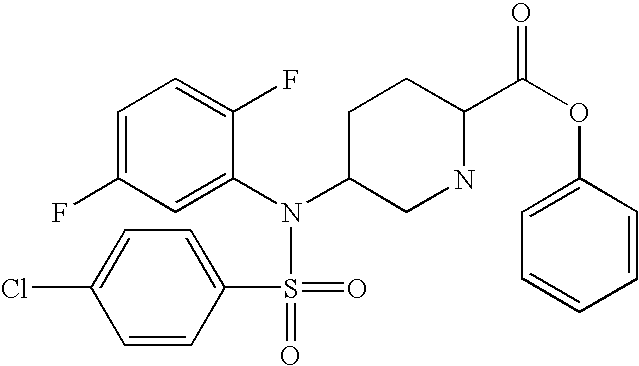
C1=C(F)C=C(N(C2CNC(C(OC3=CC=CC=C3)=O)CC2)S(=O)(C2=CC=C(Cl)C=C2)=O)C(F)=C1
